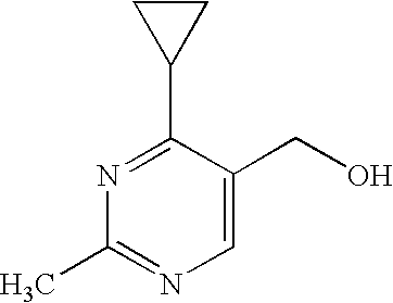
C1=C(CO)C(C2CC2)=NC(C)=N1
